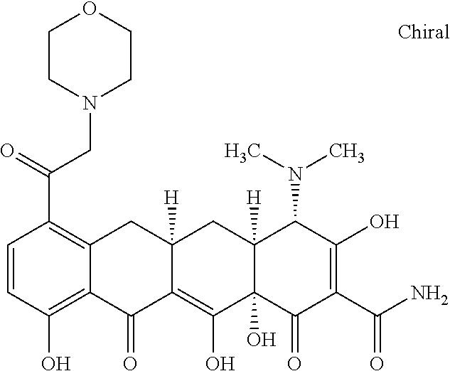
C12([H])C(O)(C(=O)C(C(N)=O)=C(O)C1N(C)C)C(O)=C1C([H])(C2)CC2=C(C(=O)CN3CCOCC3)C=CC(O)=C2C1=O
